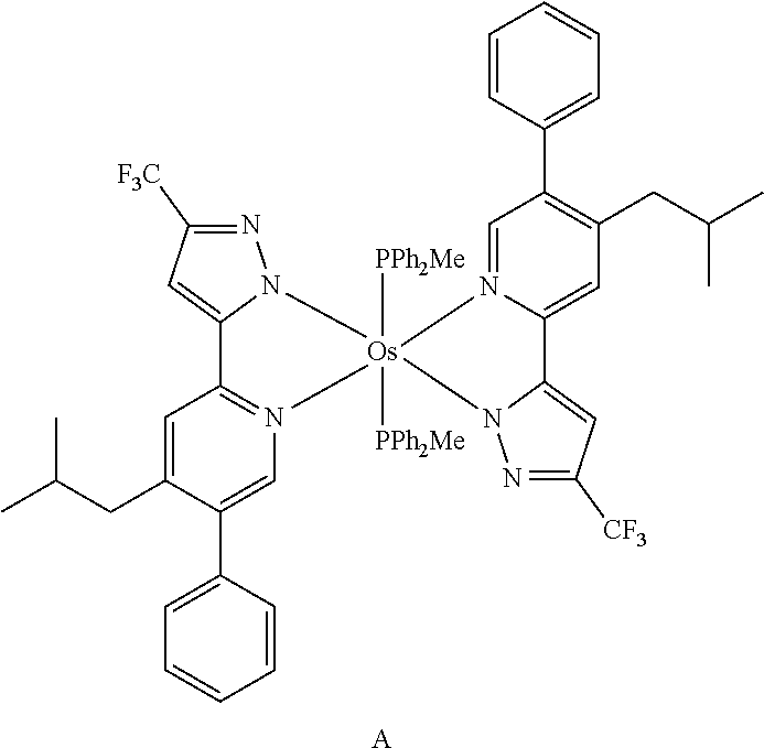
C1=N2C(=CC(CC(C)C)=C1C1=CC=CC=C1)C1=CC([CF3])=NN1[Os]21([PPh2Me])([PPh2Me])N2C(=CC([F3C])=N2)C2=N1C=C(C1=CC=CC=C1)C(CC(C)C)=C2.[A]
